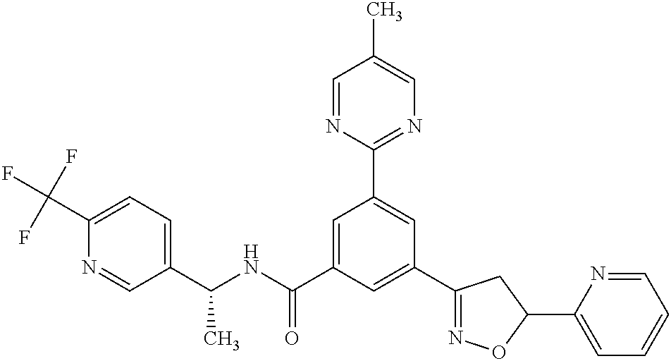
C1(C2=NOC(C3=CC=CC=N3)C2)=CC(C(NC(C2=CC=C(C(F)(F)F)N=C2)C)=O)=CC(C2=NC=C(C)C=N2)=C1
